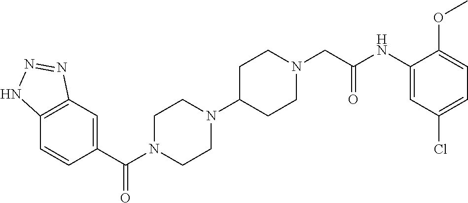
C12=C(C=C(C(N3CCN(C4CCN(CC(NC5=CC(Cl)=CC=C5OC)=O)CC4)CC3)=O)C=C1)N=NN2
